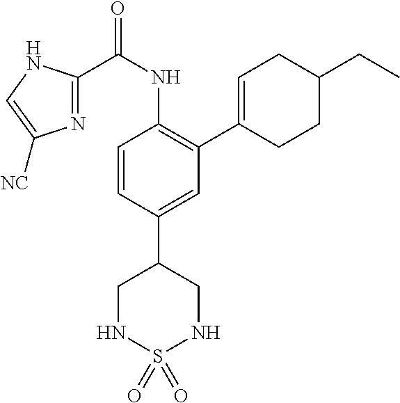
C1=CC(C2CNS(=O)(=O)NC2)=CC(C2=CCC(CC)CC2)=C1NC(C1=NC([NC])=CN1)=O
